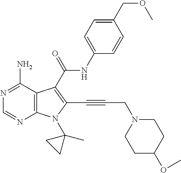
C12=C(C(N)=NC=N1)C(C(=O)NC1=CC=C(COC)C=C1)=C(C#CCN1CCC(OC)CC1)N2C1(C)CC1
